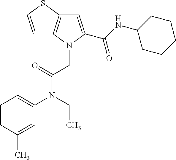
C1=CSC2=C1N(CC(N(C1=CC=CC(C)=C1)CC)=O)C(C(NC1CCCCC1)=O)=C2
